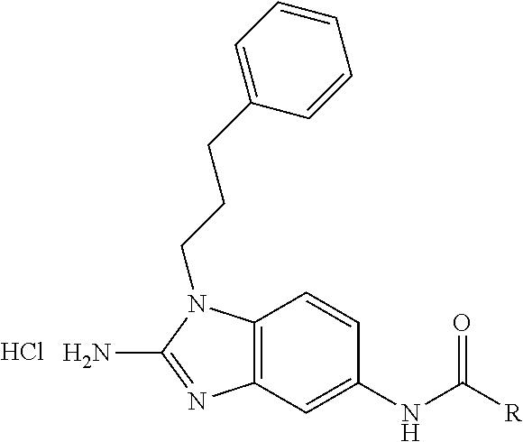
C12=C(C=C(NC(=O)[R])C=C1)N=C(N)N2CCCC1=CC=CC=C1.Cl
